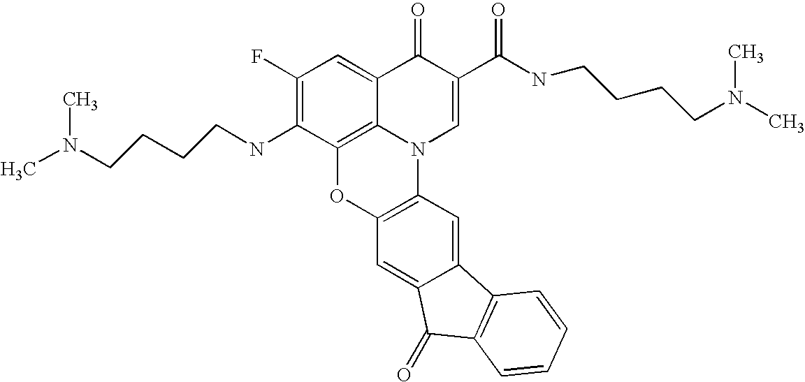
C1(F)=C(NCCCCN(C)C)C2=C3C(=C1)C(=O)C(C(NCCCCN(C)C)=O)=CN3C1=C(O2)C=C2C(=C1)C1=C(C2=O)C=CC=C1
